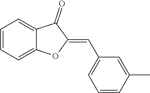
C1=CC=C2C(=C1)C(=O)C(=CC1=CC=CC(C)=C1)O2
